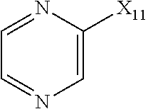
C1=C([X11])N=CC=N1
